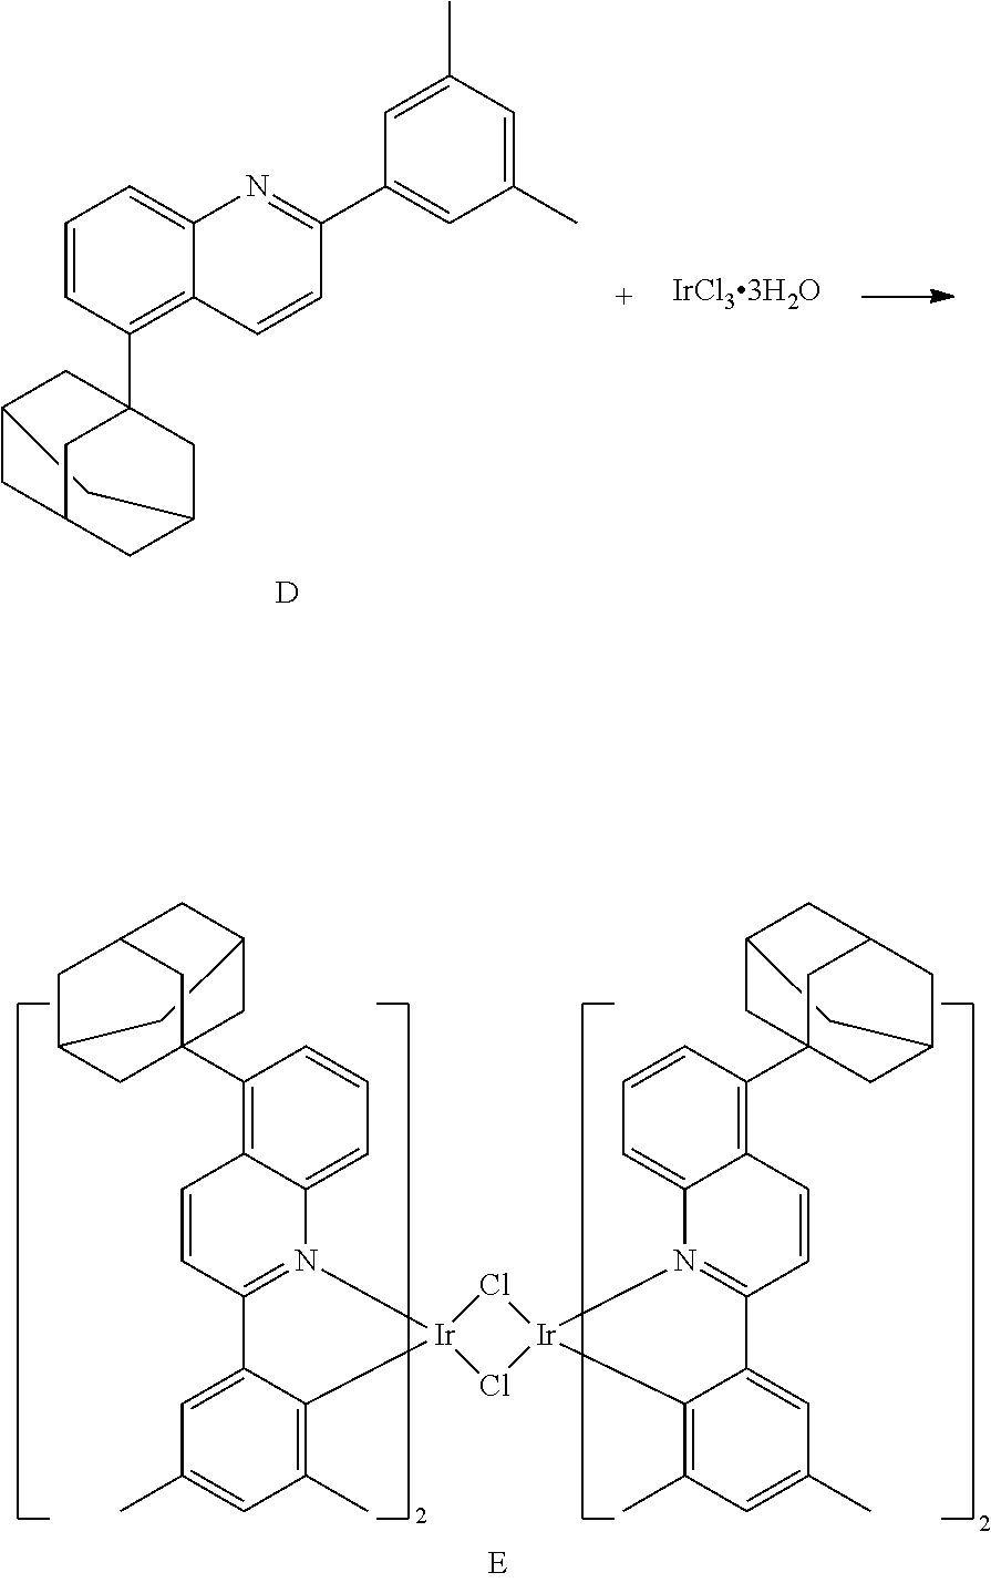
[D].C1=CC(C23CC4CC(CC(C2)C4)C3)=C2C(=C1)N=C(C1=CC(C)=CC(C)=C1)C=C2.C1(C23CC4CC(CC(C2)C4)C3)=C2C(=CC=C1)N1=C(C=C2)C2=CC(C)=CC(C)=C2[Ir]12Cl[Ir]1(Cl2)N2=C(C=CC3=C(C45CC6CC(CC(C4)C6)C5)C=CC=C32)C2=CC(C)=CC(C)=C12
